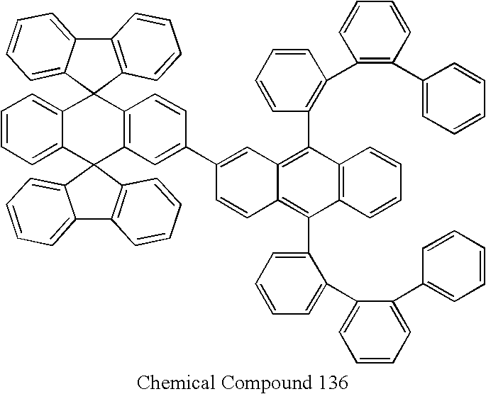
C12=CC=CC=C1C1(C3=C(C=CC(C4=CC5=C(C6=C(C7=C(C8=CC=CC=C8)C=CC=C7)C=CC=C6)C6=C(C(C7=CC=CC=C7C7=CC=CC=C7C7=CC=CC=C7)=C5C=C4)C=CC=C6)=C3)C23C2=CC=CC=C2C2=C3C=CC=C2)C2=C(C3=CC=CC=C31)C=CC=C2
